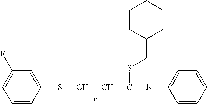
S(C=CC(SCC1CCCCC1)=NC1=CC=CC=C1)C1=CC(F)=CC=C1
